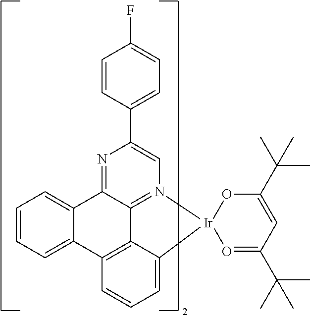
C1=CC=C2C(=C1)C1=NC(C3=CC=C(F)C=C3)=CN3=C1C1=C2C=CC=C1[Ir]31O=C(C(C)(C)C)C=C(C(C)(C)C)O1
